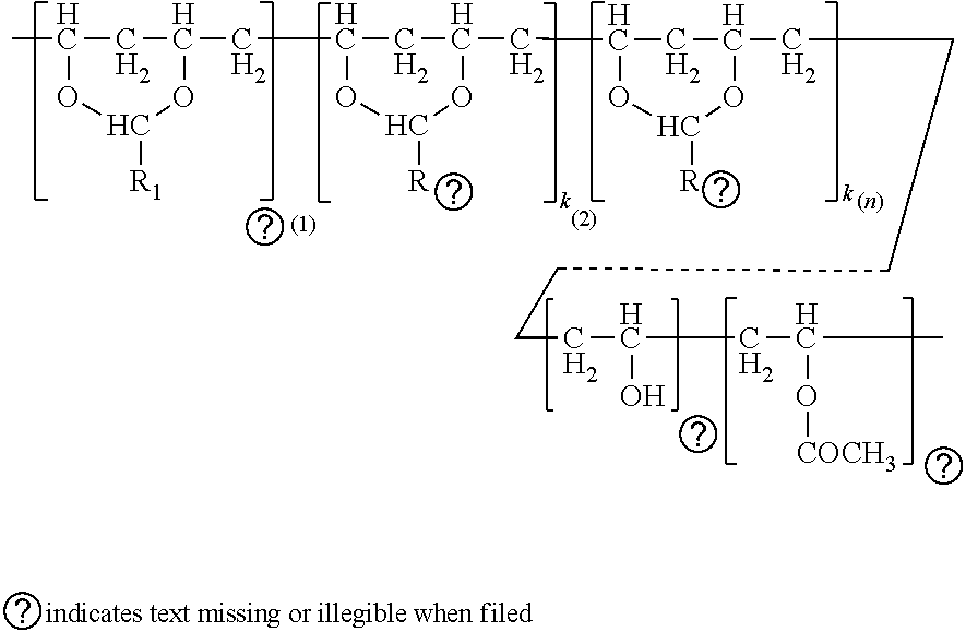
CC1CC(CC2CC(CC3CC(CCCCCCC(CC(C)O[COCH3])O)OC([R])O3)OC([R])O2)OC([R1])O1
